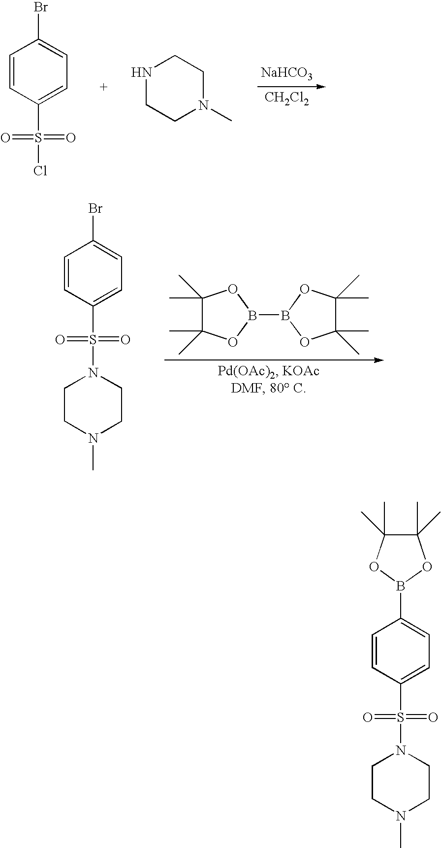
[NaHCO3].[CH2Cl2].C1=CC(S(Cl)(=O)=O)=CC=C1Br.N1CCN(C)CC1.C1(C)(C)C(C)(C)OB(B2OC(C)(C)C(C)(C)O2)O1.C1=CC(S(N2CCN(C)CC2)(=O)=O)=CC=C1Br.C1=CC(S(N2CCN(C)CC2)(=O)=O)=CC=C1B1OC(C)(C)C(C)(C)O1
